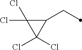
C1(CC)C(Cl)(Cl)C1(Cl)Cl
